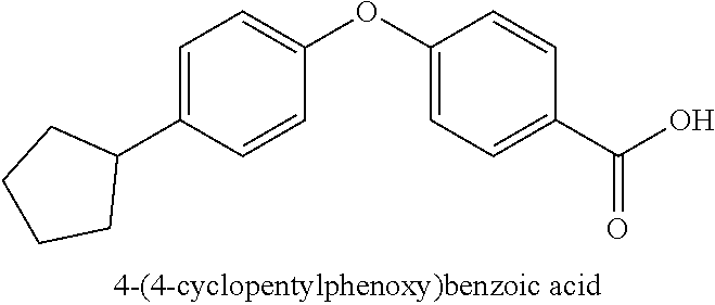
C1=C(C2CCCC2)C=CC(OC2=CC=C(C(O)=O)C=C2)=C1
